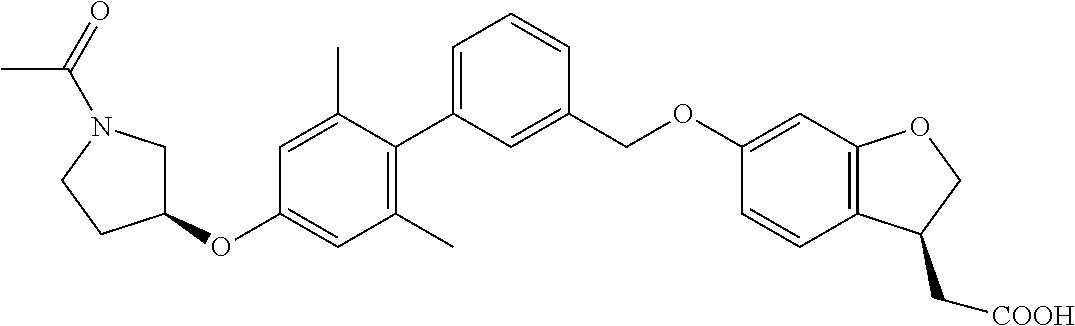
C1(C)=C(C2=CC=CC(COC3=CC4=C(C=C3)C(C[COOH])CO4)=C2)C(C)=CC(OC2CN(C(=O)C)CC2)=C1
